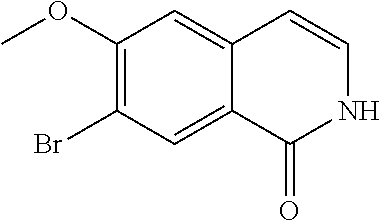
COC1=C(Br)C=C2C(=C1)C=CNC2=O
